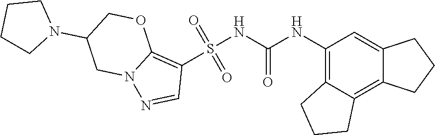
S(NC(NC1=C2C(=C3C(=C1)CCC3)CCC2)=O)(C1=C2N(N=C1)CC(N1CCCC1)CO2)(=O)=O
